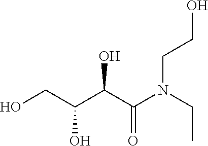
C(O)(C(N(CC)CCO)=O)C(CO)O
